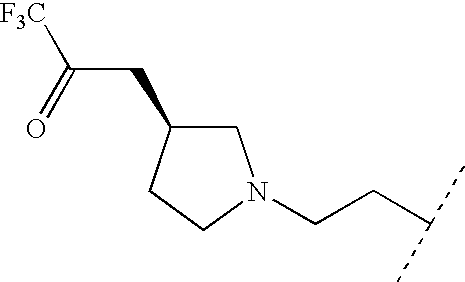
C1C(CC([F3C])=O)CCN1CCC(C)C
